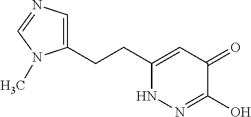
C1(CCC2=CC(=O)C(O)=NN2)=CN=CN1C
